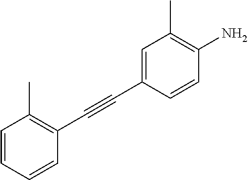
C1=CC=CC(C#CC2=CC(C)=C(N)C=C2)=C1C
